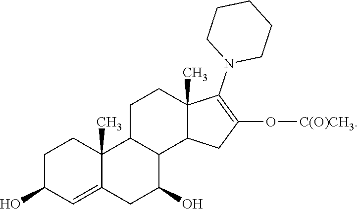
C1C(O)C=C2C(C)(C1)C1C(C(O)C2)C2C(C)(CC1)C(N1CCCCC1)=C(O[C(O)CH3])C2
